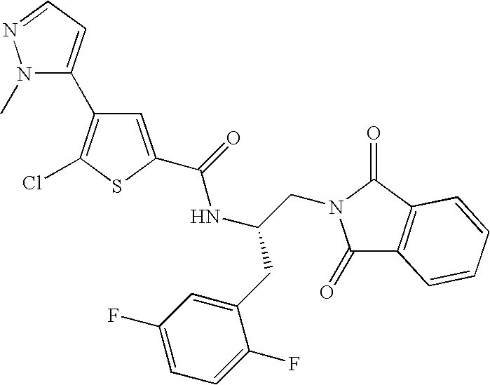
N1(C)C(C2=C(Cl)SC(C(=O)NC(CC3=CC(F)=CC=C3F)CN3C(=O)C4=C(C3=O)C=CC=C4)=C2)=CC=N1
